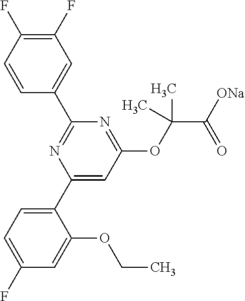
C1(F)=C(F)C=CC(C2=NC(C3=CC=C(F)C=C3OCC)=CC(OC(C([ONa])=O)(C)C)=N2)=C1
